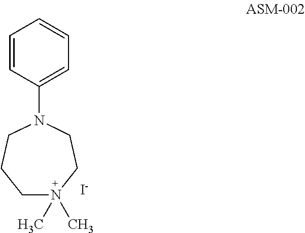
C1=CC=CC=C1N1CCCN(C)(C)CC1.[I-]
